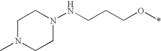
C1N(C)CCN(NCCCO*)C1
